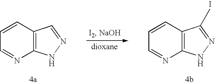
C12=C(C=CC=N1)C=NN2.C12=C(C=CC=N1)C(C)=NN2.I
